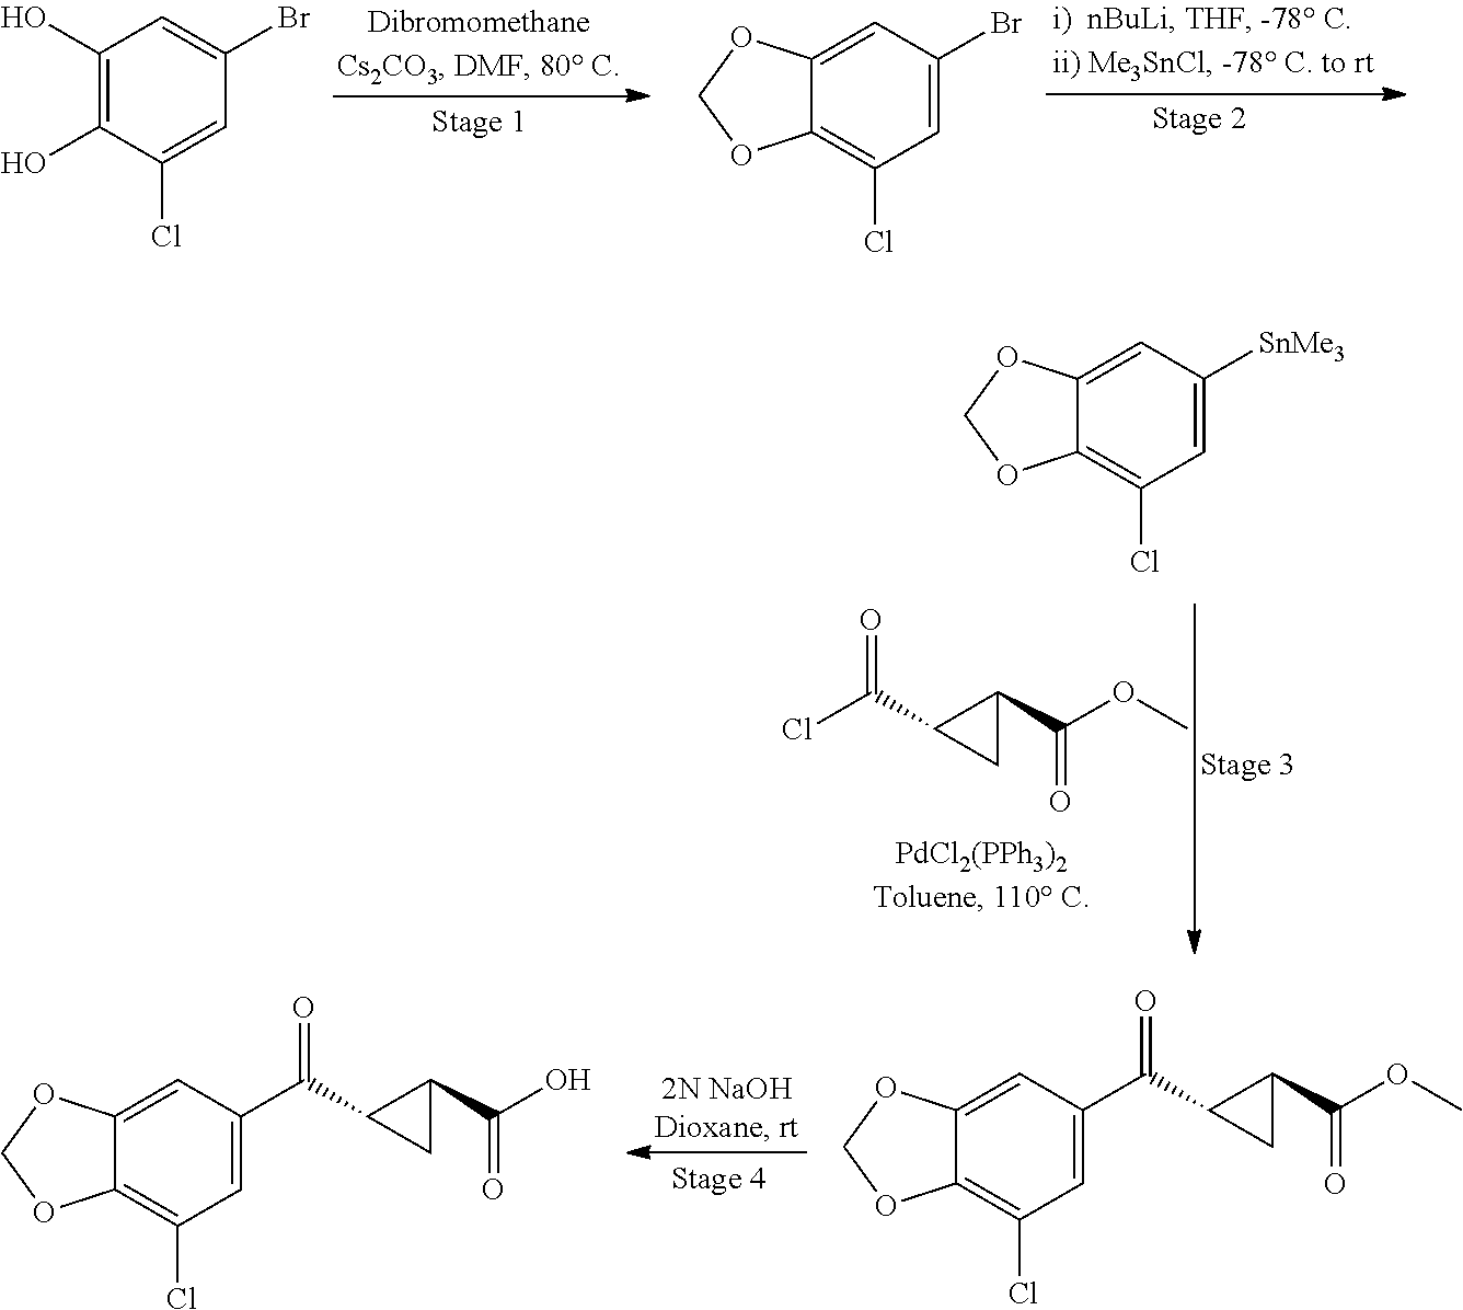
C1(O)=C(O)C(Cl)=CC(Br)=C1.C1=C(Br)C=C2C(=C1Cl)OCO2.C1(C(C2C(C(OC)=O)C2)=O)=CC(Cl)=C2C(=C1)OCO2.C1(C(C2C(C(O)=O)C2)=O)=CC(Cl)=C2C(=C1)OCO2.C1=C([SnMe3])C=C2C(=C1Cl)OCO2.ClC(C1C(C(OC)=O)C1)=O
